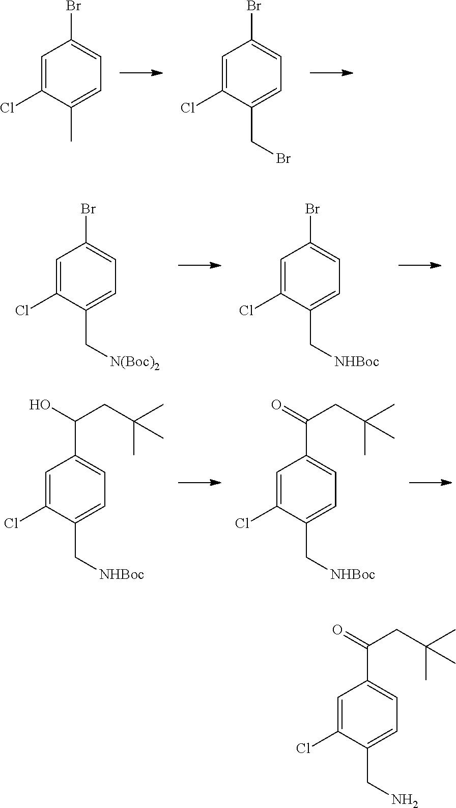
C1=C(Cl)C(C)=CC=C1Br.C1=C(Cl)C(CBr)=CC=C1Br.C1=C(Cl)C(C[N(Boc)2])=CC=C1Br.C1=C(Cl)C(C[NHBoc])=CC=C1Br.C1=C(Cl)C(C[NHBoc])=CC=C1C(CC(C)(C)C)O.C1=C(Cl)C(C[NHBoc])=CC=C1C(CC(C)(C)C)=O.C1=C(Cl)C(CN)=CC=C1C(CC(C)(C)C)=O
